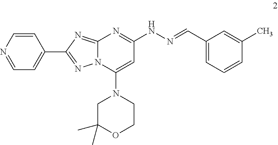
C1=NC=CC(C2=NN3C(=N2)N=C(NN=CC2=CC=CC(C)=C2)C=C3N2CC(C)(C)OCC2)=C1
